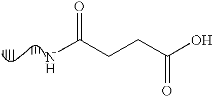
NC(CCC(O)=O)=O
